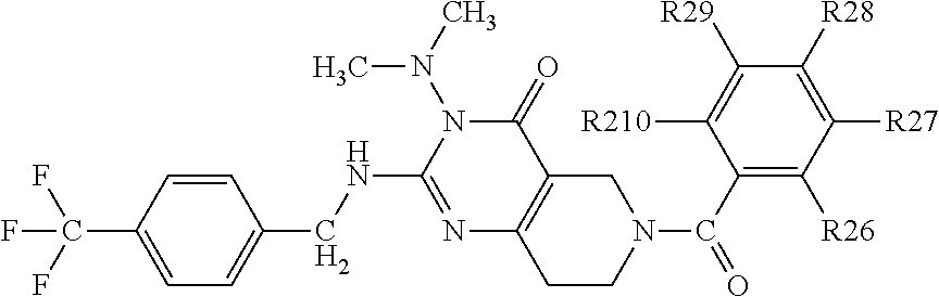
C1=C(C(F)(F)F)C=CC(CNC2=NC3=C(C(=O)N2N(C)C)CN(C(=O)C2=C([R26])C([R27])=C([R28])C([R29])=C2[R210])CC3)=C1
